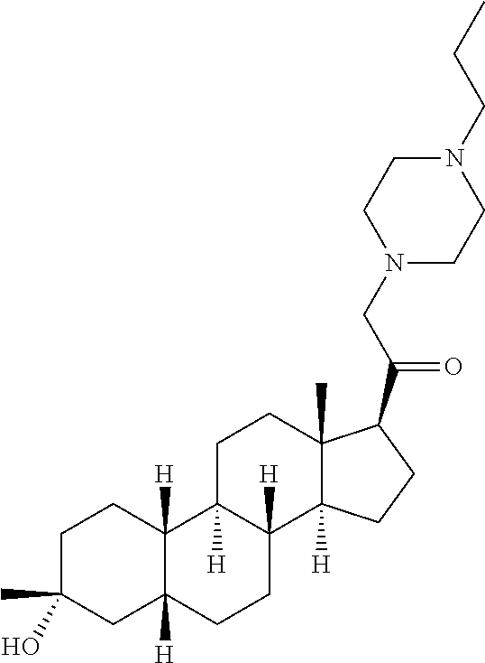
C1C(O)(C)CC2([H])C([H])(C1)C1([H])C([H])(CC2)C2([H])C(C)(CC1)C(C(=O)CN1CCN(CCC)CC1)CC2
